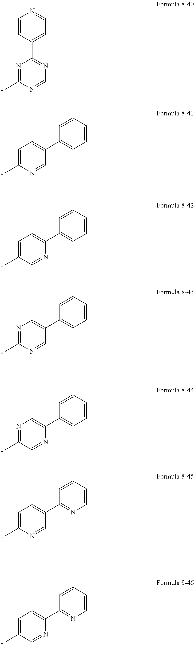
N1=C(C)N=CN=C1C1=CC=NC=C1.C1=C(C)N=CC(C2=CC=CC=C2)=C1.C1=C(C)C=NC(C2=CC=CC=C2)=C1.N1=C(C)N=CC(C2=CC=CC=C2)=C1.N1=C(C)C=NC(C2=CC=CC=C2)=C1.C1=C(C)N=CC(C2=NC=CC=C2)=C1.C1=C(C)C=NC(C2=NC=CC=C2)=C1
